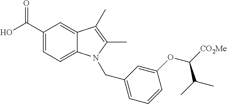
OC(C1=CC=C2C(=C1)C(C)=C(C)N2CC1=CC=CC(OC([CO2Me])C(C)C)=C1)=O
